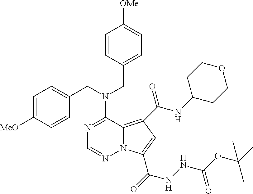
N1=C(N(CC2=CC=C([MeO])C=C2)CC2=CC=C([OMe])C=C2)C2=C(C(NC3CCOCC3)=O)C=C(C(=O)NNC(OC(C)(C)C)=O)N2N=C1
